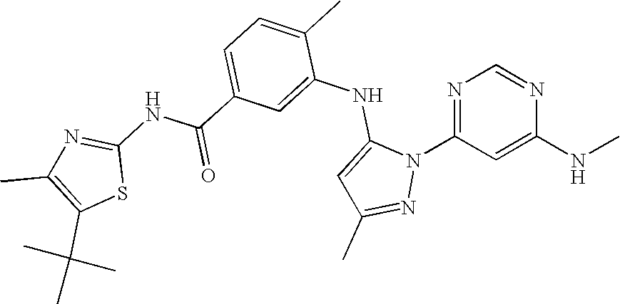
N1=C(N2C(NC3=CC(C(NC4=NC(C)=C(C(C)(C)C)S4)=O)=CC=C3C)=CC(C)=N2)C=C(NC)N=C1
